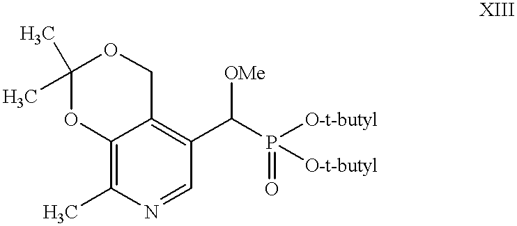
C12=C(C)N=CC(C(P([O-t-butyl])(=O)[O-t-butyl])[OMe])=C1COC(C)(C)O2
